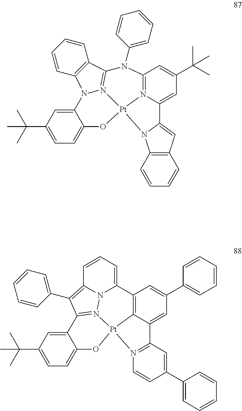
[Pt]123N4=C(C5=C(C=CC=C5)N4C4=CC(C(C)(C)C)=CC=C4O1)N(C1=CC=CC=C1)C1=N2C(=CC(C(C)(C)C)=C1)C1=CC2=C(N31)C=CC=C2.[Pt]123C4=C(C=C(C5=CC=CC=C5)C=C4C4=N1C=CC(C1=CC=CC=C1)=C4)C1=CC=CC4=C(C5=CC=CC=C5)C(=N2N14)C1=CC(C(C)(C)C)=CC=C1O3
